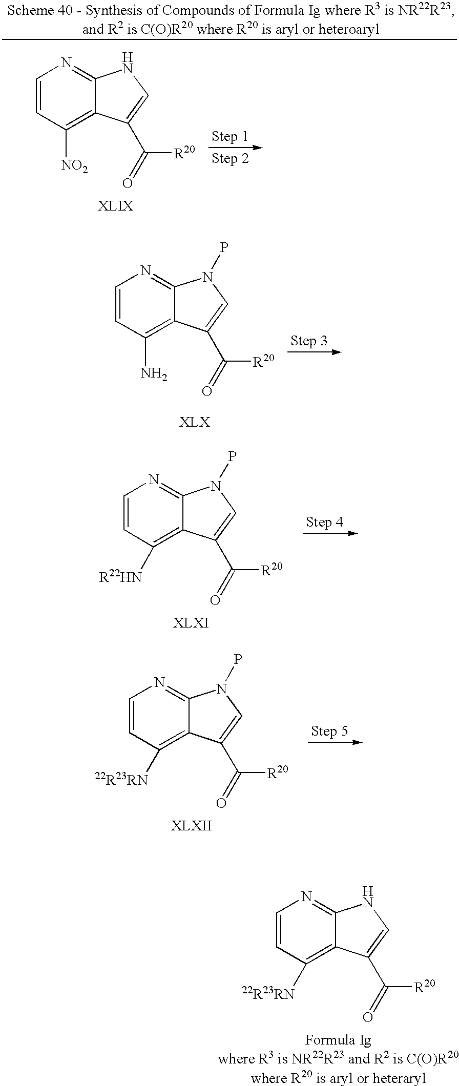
C1=CC([22R23RN])=C2C(=N1)N(P)C=C2C(=O)[R20].C1=CC([22R23RN])=C2C(=N1)NC=C2C(=O)[R20].C1=CC([R22HN])=C2C(=N1)N(P)C=C2C(=O)[R20].C1=CC([NO2])=C2C(=N1)NC=C2C(=O)[R20].C1=CC(N)=C2C(=N1)N(P)C=C2C(=O)[R20]
